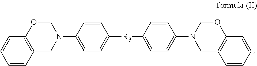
C1=CC2=C(C=C1)OCN(C1=CC=C([R3]C3=CC=C(N4CC5=C(OC4)C=CC=C5)C=C3)C=C1)C2
